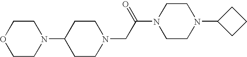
C1CN(C2CCN(CC(N3CCN(C4CCC4)CC3)=O)CC2)CCO1
